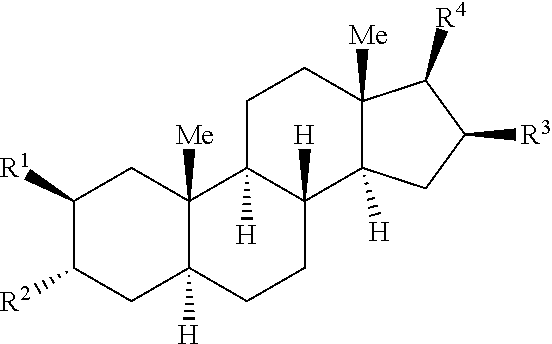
[R1]C1C([R2])CC2([H])C([Me])(C1)C1([H])C([H])(CC2)C2([H])C([Me])(CC1)C([R4])C([R3])C2
